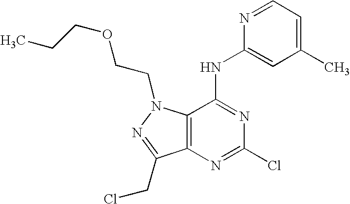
C12=C(C(NC3=CC(C)=CC=N3)=NC(Cl)=N1)N(CCOCCC)N=C2CCl
